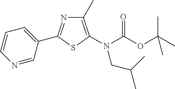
C1=CN=CC(C2=NC(C)=C(N(C(OC(C)(C)C)=O)CC(C)C)S2)=C1
